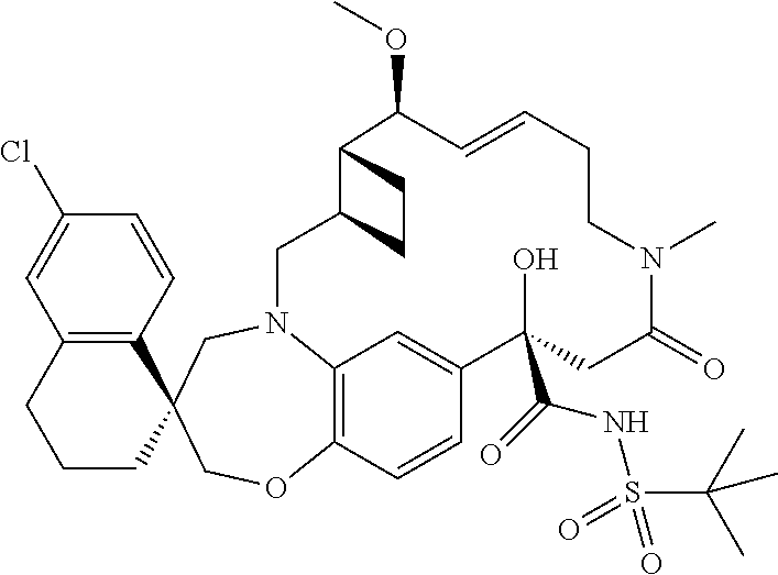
C12=C(C=CC(Cl)=C1)C1(CCC2)COC2=C3N(C1)CC1C(C(OC)C=CCCN(C)C(=O)CC(C(=O)NS(=O)(=O)C(C)(C)C)(O)C(=C3)C=C2)CC1
